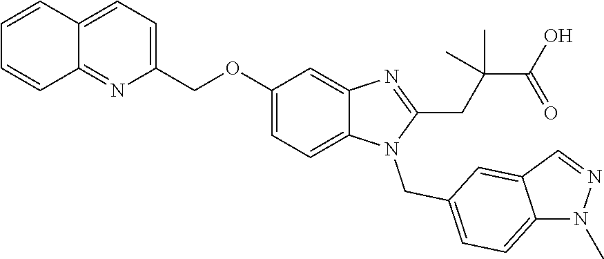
C1=CC=CC2=NC(COC3=CC=C4C(=C3)N=C(CC(C(O)=O)(C)C)N4CC3=CC=C4N(C)N=CC4=C3)=CC=C12
